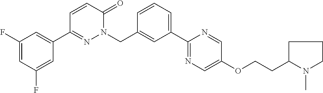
C1(F)=CC(C2=NN(CC3=CC(C4=NC=C(OCCC5N(C)CCC5)C=N4)=CC=C3)C(=O)C=C2)=CC(F)=C1
